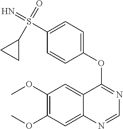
C1(OC)=C(OC)C=C2C(=C1)C(OC1=CC=C(S(=N)(=O)C3CC3)C=C1)=NC=N2
